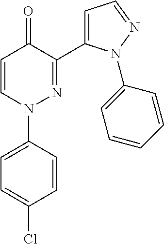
C1=C(N2N=C(C3=CC=NN3C3=CC=CC=C3)C(=O)C=C2)C=CC(Cl)=C1
